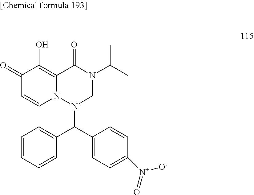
C1(=O)C=CN2C(=C1O)C(=O)N(C(C)C)CN2C(C1=CC=C([N+](=O)[O-])C=C1)C1=CC=CC=C1
